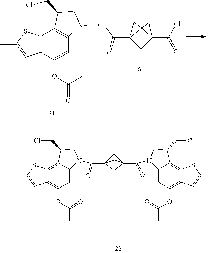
C12=C(C(OC(=O)C)=CC3=C1C(CCl)CN3)C=C(C)S2.C(=O)(C12CC3(C(=O)Cl)C1(C2)C3)Cl.C12=C3C(=CC(OC(=O)C)=C1C=C(C)S2)N(C(=O)C12CC(C(N4C5=CC(OC(=O)C)=C6C(=C5C(CCl)C4)SC(C)=C6)=O)(C1)C2)CC3CCl
